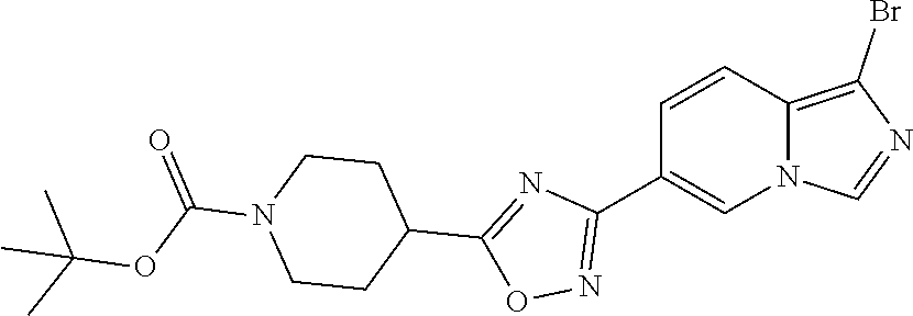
C1(C2=NOC(C3CCN(C(=O)OC(C)(C)C)CC3)=N2)=CN2C(=C(Br)N=C2)C=C1
